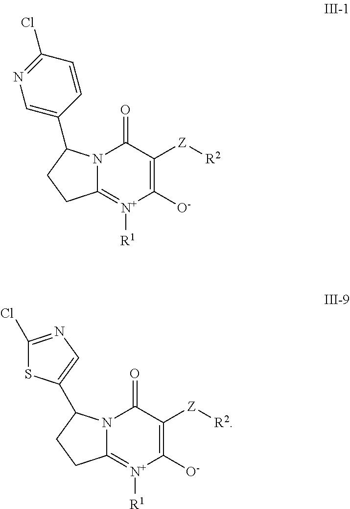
O=C1N2C(=[N+]([R1])C([O-])=C1[Z][R2])CCC2C1=CN=C(Cl)C=C1.O=C1N2C(=[N+]([R1])C([O-])=C1[Z][R2])CCC2C1=CN=C(Cl)S1
